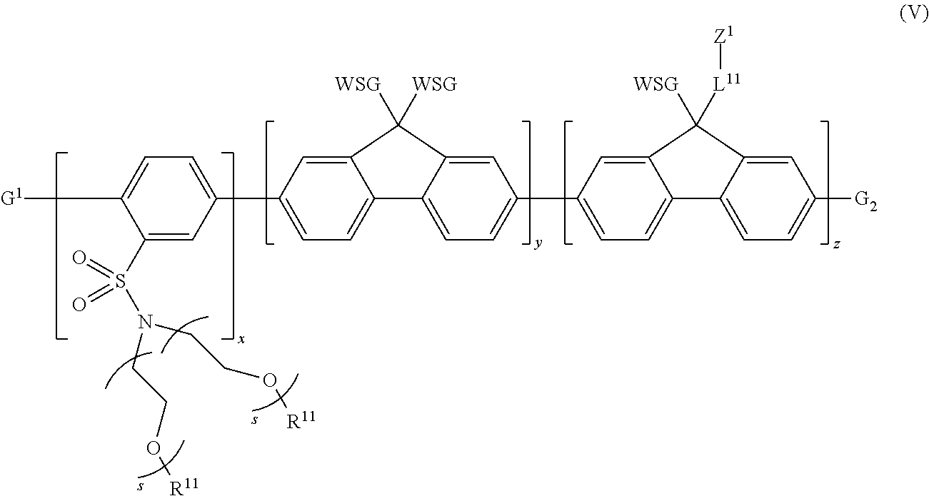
C12=CC(C3=CC=C([G1])C(S(N(CCO[R11])CCO[R11])(=O)=O)=C3)=CC=C1C1=CC=C(C3=CC=C4C(=C3)C([WSG])([L11][Z1])C3=CC([G2])=CC=C43)C=C1C2([WSG])[WSG]
